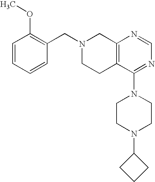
C1(CN2CCC3=C(C2)N=CN=C3N2CCN(C3CCC3)CC2)=C(OC)C=CC=C1
